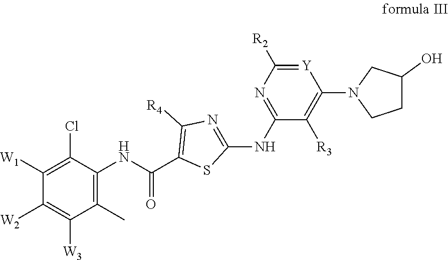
C1([W1])=C(Cl)C(NC(=O)C2=C([R4])N=C(NC3=NC([R2])=[Y]C(N4CCC(O)C4)=C3[R3])S2)=C(C)C([W3])=C1[W2]
